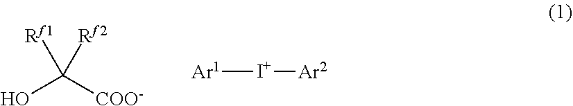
OC([COO-])([Rf1])[Rf2].[Ar1][I+][Ar2]
